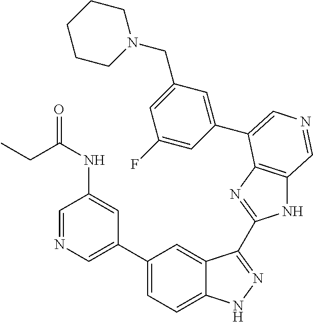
C1(C2=CN=CC(NC(=O)CC)=C2)=CC=C2C(=C1)C(C1=NC3=C(N1)C=NC=C3C1=CC(CN3CCCCC3)=CC(F)=C1)=NN2
